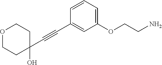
C1(C#CC2=CC(OCCN)=CC=C2)(O)CCOCC1
